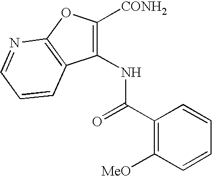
C1(NC(C2=C([MeO])C=CC=C2)=O)=C([CONH2])OC2=C1C=CC=N2
